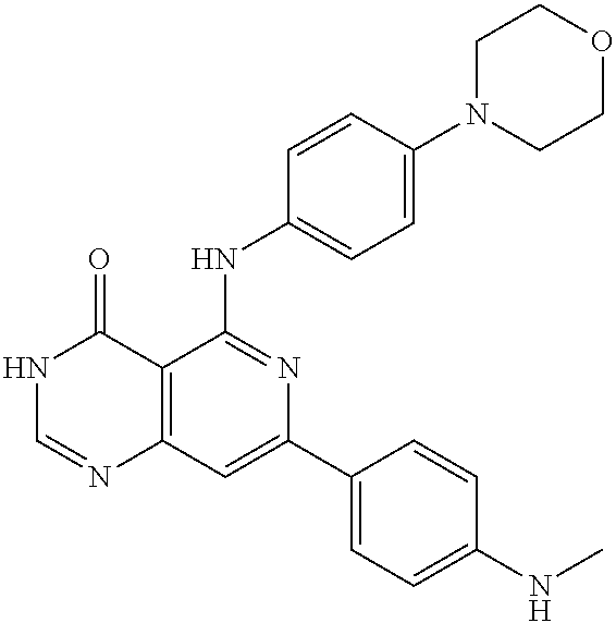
C12=C(C=C(C3=CC=C(NC)C=C3)N=C1NC1=CC=C(N3CCOCC3)C=C1)N=CNC2=O
